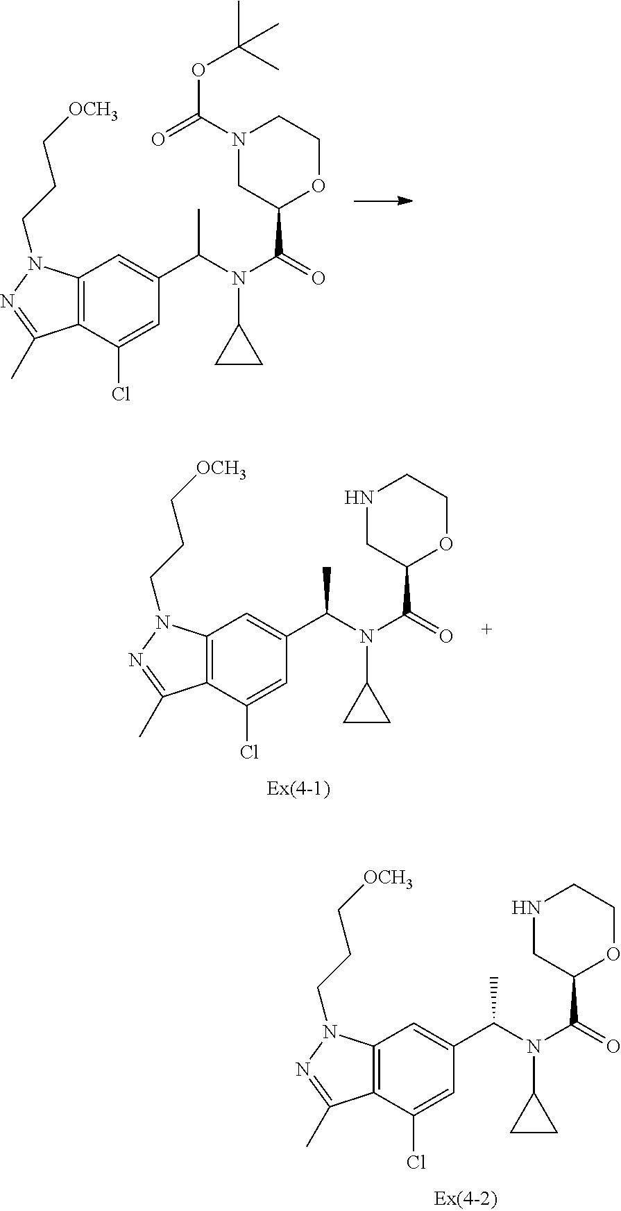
C12=C(C(Cl)=CC(C(N(C(=O)C3OCCNC3)C3CC3)C)=C1)C(C)=NN2CCC[OCH3].C12=C(C(Cl)=CC(C(N(C(=O)C3OCCN(C(=O)OC(C)(C)C)C3)C3CC3)C)=C1)C(C)=NN2CCC[OCH3].C12=C(C(Cl)=CC(C(N(C(=O)C3OCCNC3)C3CC3)C)=C1)C(C)=NN2CCC[OCH3]
